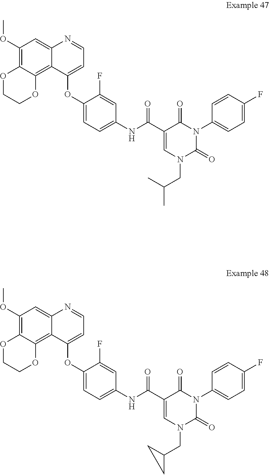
C(C(C)C)N1C=C(C(NC2=CC=C(OC3=CC=NC4=CC(OC)=C5C(=C43)OCCO5)C(F)=C2)=O)C(=O)N(C2=CC=C(F)C=C2)C1=O.C(C1CC1)N1C(=O)N(C2=CC=C(F)C=C2)C(=O)C(C(NC2=CC=C(OC3=CC=NC4=CC(OC)=C5C(=C43)OCCO5)C(F)=C2)=O)=C1
